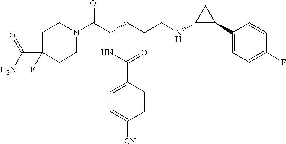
C1N(C(C(CCCNC2C(C3=CC=C(F)C=C3)C2)NC(C2=CC=C([CN])C=C2)=O)=O)CCC(C(N)=O)(F)C1
